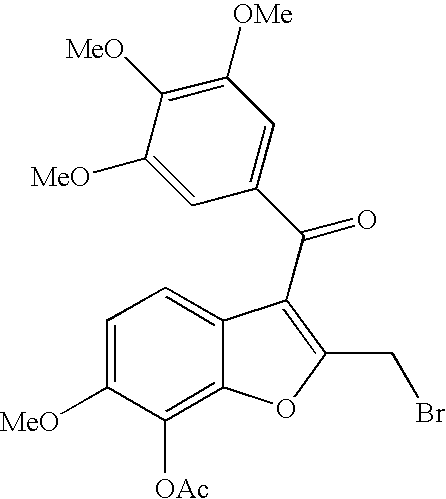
C1=C([MeO])C([OAc])=C2C(=C1)C(C(C1=CC([OMe])=C([MeO])C([MeO])=C1)=O)=C(CBr)O2
